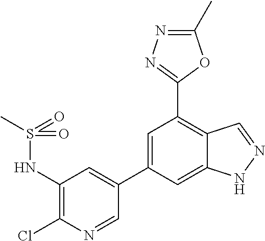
C1=C(C2=CC(NS(C)(=O)=O)=C(Cl)N=C2)C=C2C(=C1C1=NN=C(C)O1)C=NN2
